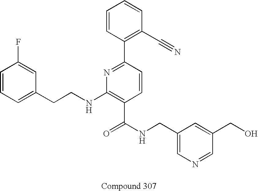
O=C(NCC1=CN=CC(CO)=C1)C1=C(NCCC2=CC=CC(F)=C2)N=C(C2=C(C#N)C=CC=C2)C=C1
